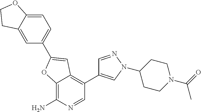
C12=C(N)N=CC(C3=CN(C4CCN(C(C)=O)CC4)N=C3)=C1C=C(C1=CC=C3C(=C1)CCO3)O2
